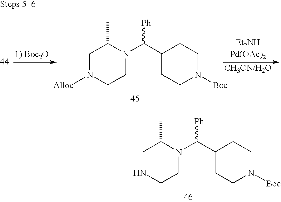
C1NCCN(C(C2CCN([Boc])CC2)[Ph])C1C.C1N([Alloc])CCN(C(C2CCN([Boc])CC2)[Ph])C1C
